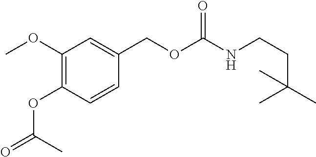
COC1=C(OC(=O)C)C=CC(COC(NCCC(C)(C)C)=O)=C1
